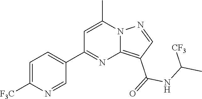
C12=C(C(=O)NC(C)[CF3])C=NN1C(C)=CC(C1=CC=C([F3C])N=C1)=N2
